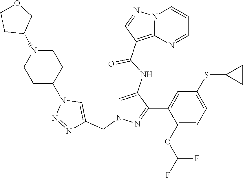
C1=C(NC(=O)C2=C3N(C=CC=N3)N=C2)C(C2=CC(SC3CC3)=CC=C2OC(F)F)=NN1CC1=CN(C2CCN(C3COCC3)CC2)N=N1
